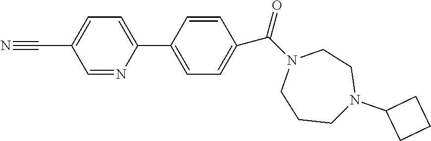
C1=CC(C2=CC=C(C#N)C=N2)=CC=C1C(N1CCCN(C2CCC2)CC1)=O
